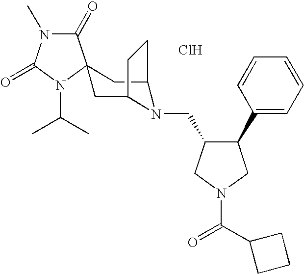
Cl.C1(=O)N(C)C(=O)N(C(C)C)C12CC1N(CC3C(C4=CC=CC=C4)CN(C(C4CCC4)=O)C3)C(C2)CC1
